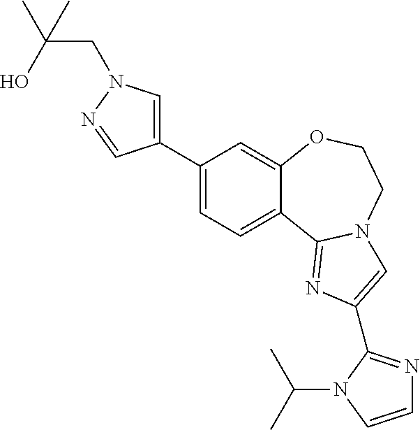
C1(C2=CN(CC(O)(C)C)N=C2)=CC=C2C(=C1)OCCN1C2=NC(C2=NC=CN2C(C)C)=C1
